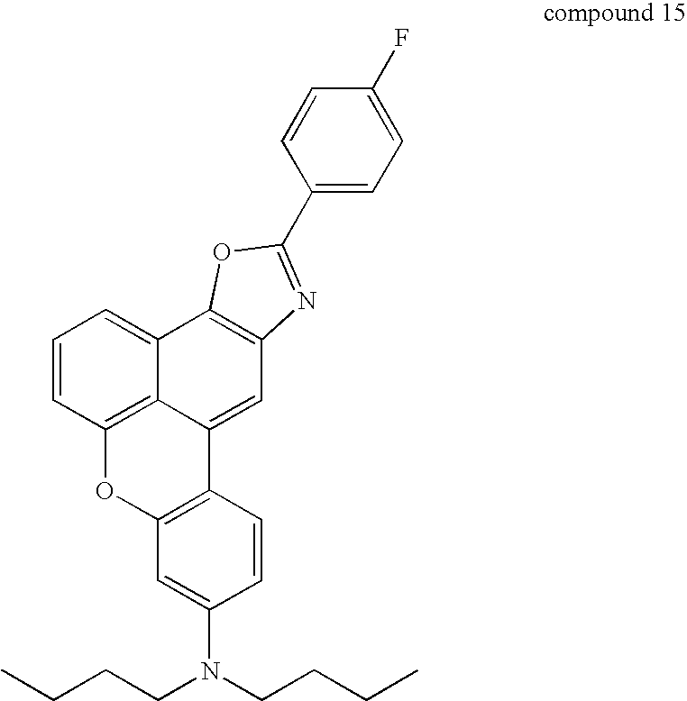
C1=CC2=C3C(=C1)C1=C(C=C3C3=C(O2)C=C(N(CCCC)CCCC)C=C3)N=C(C2=CC=C(F)C=C2)O1
